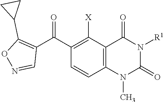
C12=C(C([X])=C(C(C3=C(C4CC4)ON=C3)=O)C=C1)C(=O)N([R1])C(=O)N2C
